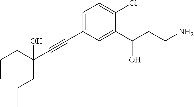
C1=C(Cl)C(C(CCN)O)=CC(C#CC(CCC)(CCC)O)=C1
